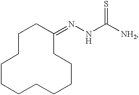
C1CCCCCCCCCC(=NNC([NH2])=S)C1
